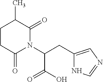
C(C(N1C(=O)CCC(C)C1=O)C(=O)O)C1=CN=CN1
